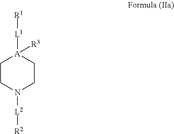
[R1][L1][A]1([R3])CCN([L2][R2])CC1
